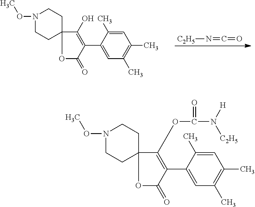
[C2H5]N=C=O.C1CN(OC)CCC12OC(=O)C(C1=CC(C)=C(C)C=C1C)=C2O.C1CN(OC)CCC12OC(=O)C(C1=CC(C)=C(C)C=C1C)=C2OC(N([C2H5])[H])=O
